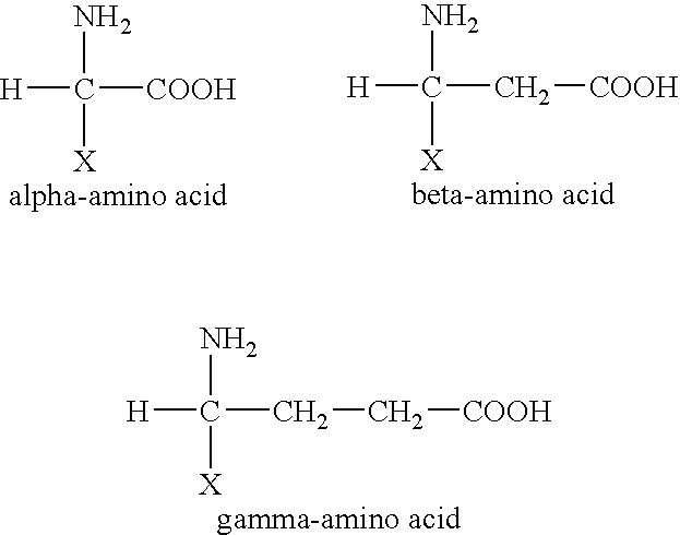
[H]C(CC[COOH])(N)[X].[H]C([COOH])(N)[X].[H]C(C[COOH])(N)[X]
